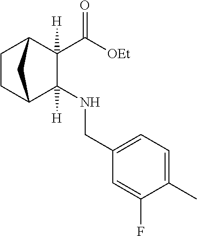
C1(NCC2=CC=C(C)C(F)=C2)([H])C2CCC(C1(C([OEt])=O)[H])C2
